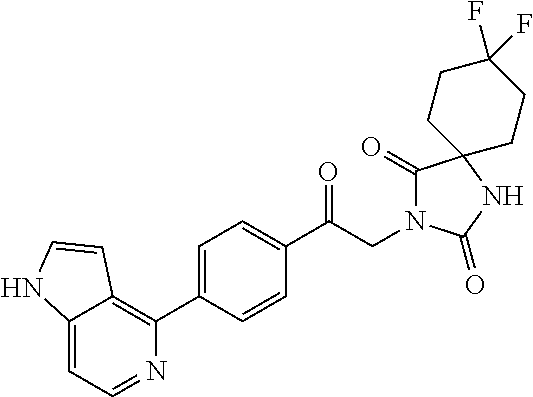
C1(C(CN2C(=O)C3(NC2=O)CCC(F)(F)CC3)=O)=CC=C(C2=C3C(=CC=N2)NC=C3)C=C1
